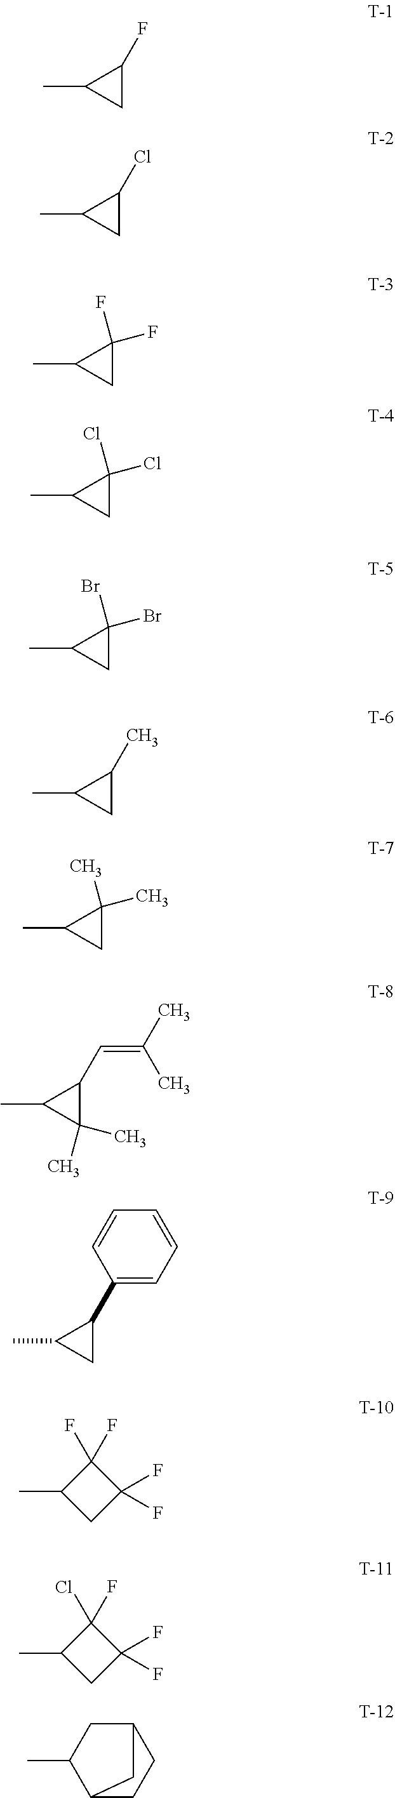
CC1CC1F.CC1CC1Cl.CC1CC1(F)F.CC1CC1(Cl)Cl.CC1CC1(Br)Br.CC1CC1C.CC1CC1(C)C.CC1C(C)(C)C1C=C(C)C.CC1CC1C1=CC=CC=C1.CC1CC(F)(F)C1(F)F.CC1CC(F)(F)C1(F)Cl.C12CC(C)C(CC1)C2
